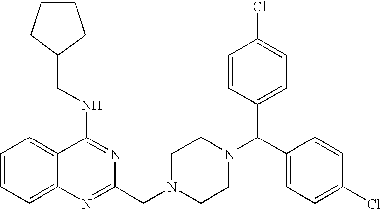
C1(CNC2=NC(CN3CCN(C(C4=CC=C(Cl)C=C4)C4=CC=C(Cl)C=C4)CC3)=NC3=CC=CC=C23)CCCC1
